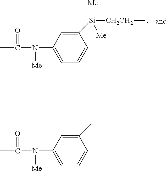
C1(N(C(C)=O)[Me])=CC=CC(C)=C1.C1(N(C(C)=O)[Me])=CC=CC([Si]([CH2CH2]C)([Me])[Me])=C1
